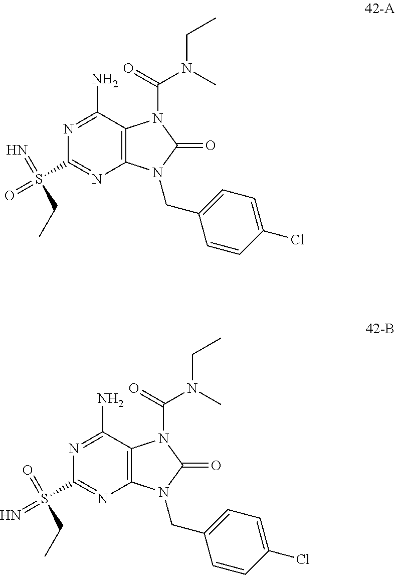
C1(N)=NC(S(=O)(=N)CC)=NC2=C1N(C(=O)N(C)CC)C(=O)N2CC1=CC=C(Cl)C=C1.C1(N)=NC(S(=N)(=O)CC)=NC2=C1N(C(=O)N(C)CC)C(=O)N2CC1=CC=C(Cl)C=C1
